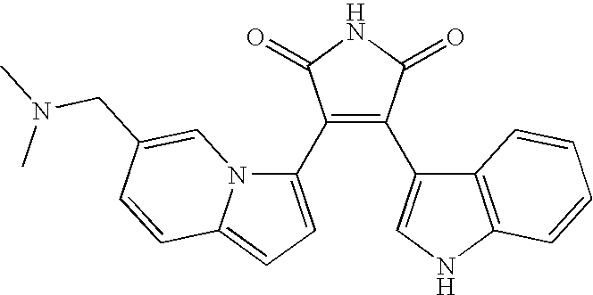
C1(C2=CC=C3N2C=C(CN(C)C)C=C3)=C(C2=CNC3=C2C=CC=C3)C(=O)NC1=O
